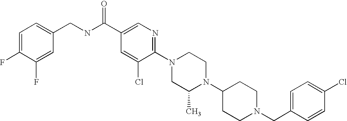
C1(Cl)=CC=C(CN2CCC(N3C(C)CN(C4=NC=C(C(NCC5=CC=C(F)C(F)=C5)=O)C=C4Cl)CC3)CC2)C=C1
